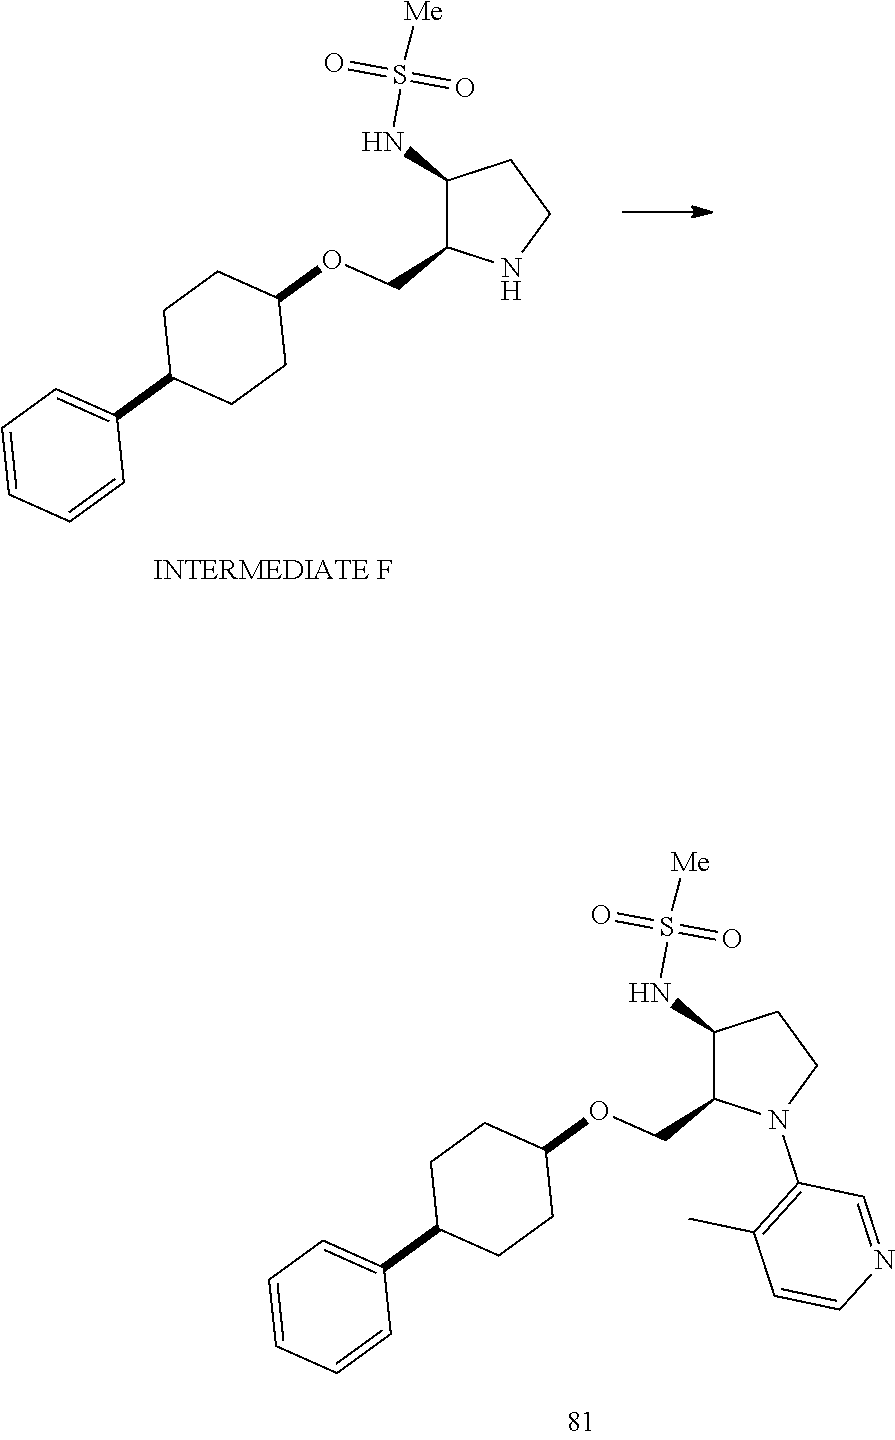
C1(NS([Me])(=O)=O)C(COC2CCC(C3=CC=CC=C3)CC2)NCC1.C1(NS([Me])(=O)=O)C(COC2CCC(C3=CC=CC=C3)CC2)N(C2=C(C)C=CN=C2)CC1
